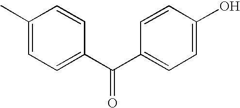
C1(C)=CC=C(C(C2=CC=C(O)C=C2)=O)C=C1
